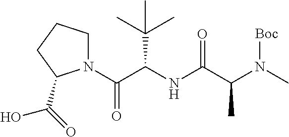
N1(C(C(NC(C(N(C)[Boc])C)=O)C(C)(C)C)=O)CCCC1C(=O)O
